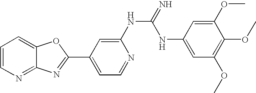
C12=NC=CC=C1OC(C1=CC=NC(NC(=N)NC3=CC(OC)=C(OC)C(OC)=C3)=C1)=N2
